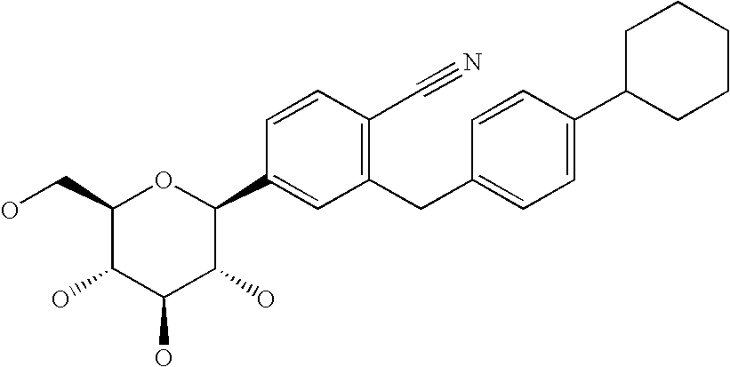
C1(CO)C(O)C(O)C(O)C(C2=CC(CC3=CC=C(C4CCCCC4)C=C3)=C(C#N)C=C2)O1
